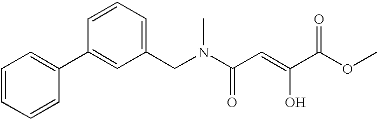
C1=CC(C2=CC(CN(C(C=C(C(OC)=O)O)=O)C)=CC=C2)=CC=C1
